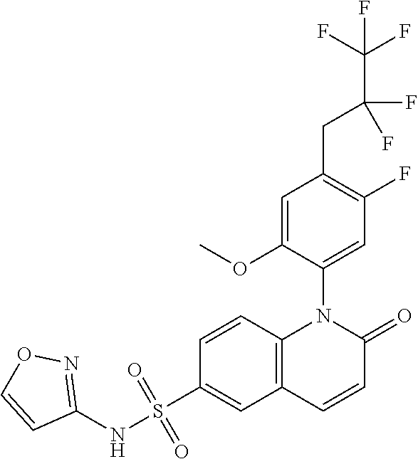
C1=C(OC)C(N2C3=C(C=CC2=O)C=C(S(NC2=NOC=C2)(=O)=O)C=C3)=CC(F)=C1CC(C(F)(F)F)(F)F
